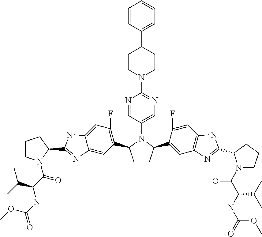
C1(C2=CC=CC=C2)CCN(C2=NC=C(N3C(C4=C(F)C=C5C(=C4)N=C(C4CCCN4C(=O)C(C(C)C)NC(=O)OC)N5)CCC3C3=CC4=C(C=C3F)NC(C3N(C(=O)C(NC(=O)OC)C(C)C)CCC3)=N4)C=N2)CC1
